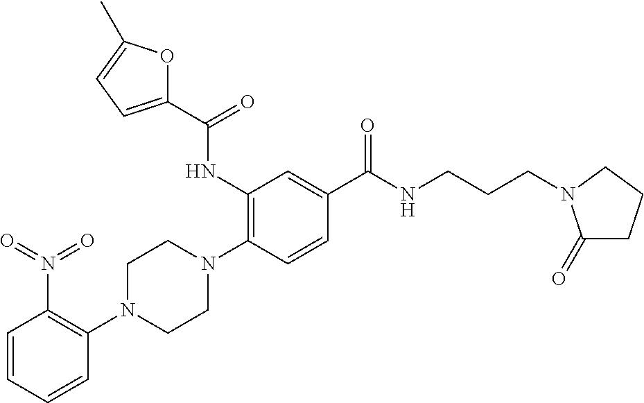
C1(N2CCN(C3=C(NC(C4=CC=C(C)O4)=O)C=C(C(NCCCN4C(=O)CCC4)=O)C=C3)CC2)=C(N(=O)=O)C=CC=C1
